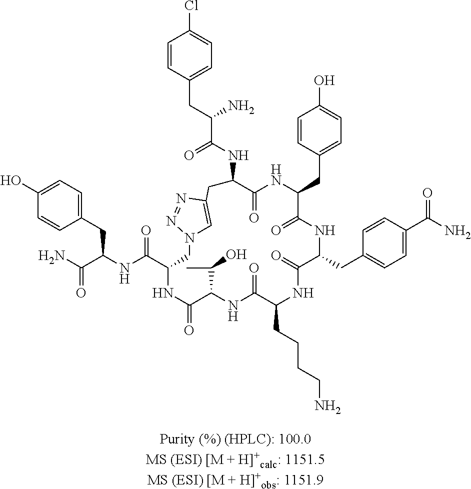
C1=CC(CC(C(NC2C(=O)NC(CC3=CC=C(O)C=C3)C(=O)NC(CC3=CC=C(C(=O)N)C=C3)C(=O)NC(CCCCN)C(=O)NC(C(C)O)C(=O)NC(C(=O)NC(CC3=CC=C(O)C=C3)C(=O)N)CN3C=C(C2)N=N3)=O)N)=CC=C1Cl
